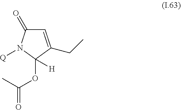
C1=C(CC)C(OC(=O)C)([H])N([Q])C1=O
